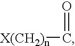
[X(CH2)n]C=O
